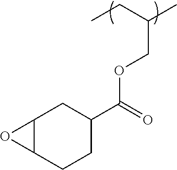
C12C(CCC(C(=O)OCC(CC)C)C1)O2
